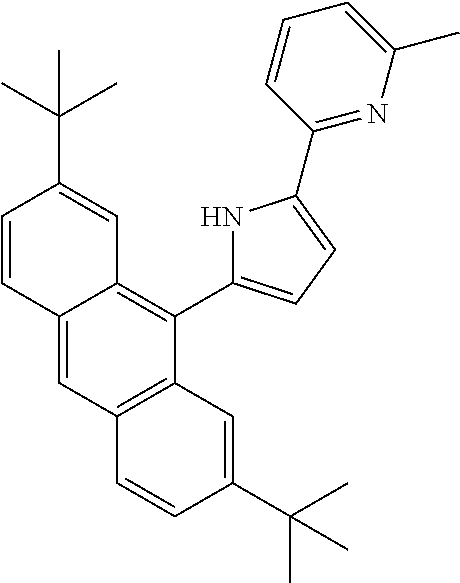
C12=CC3=C(C(C4=CC=C(C5=NC(C)=CC=C5)N4)=C1C=C(C(C)(C)C)C=C2)C=C(C(C)(C)C)C=C3
